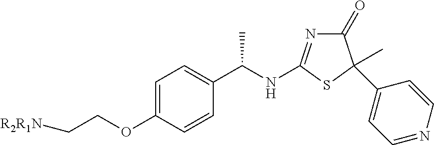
C1=C(OCC[R2R1N])C=CC(C(C)NC2=NC(=O)C(C3=CC=NC=C3)(C)S2)=C1
